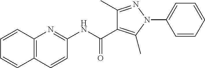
C1(NC(=O)C2=C(C)N(C3=CC=CC=C3)N=C2C)=NC2=C(C=C1)C=CC=C2
